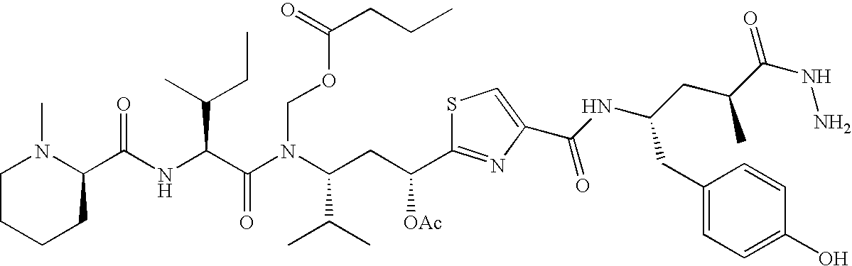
C1CCCC(C(NC(C(N(C(CC([OAc])C2=NC(C(NC(CC(C(NN)=O)C)CC3=CC=C(O)C=C3)=O)=CS2)C(C)C)COC(CCC)=O)=O)C(C)CC)=O)N1C
